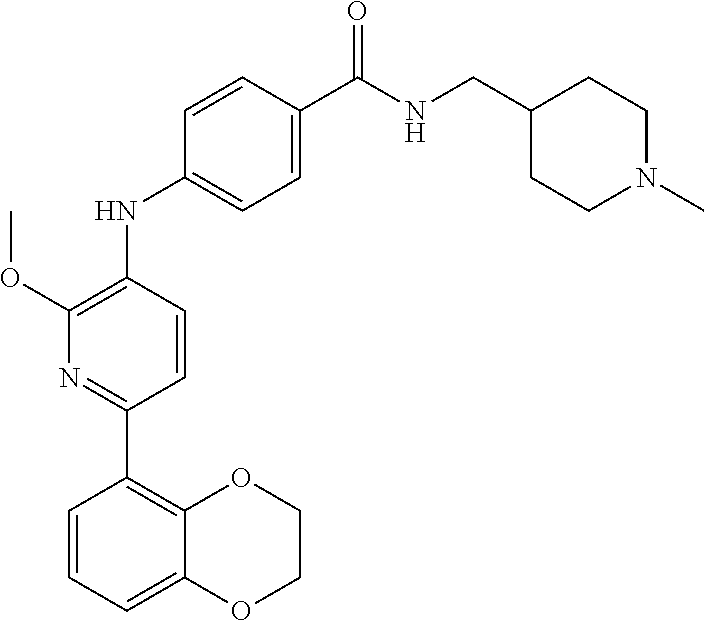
COC1=C(NC2=CC=C(C(=O)NCC3CCN(C)CC3)C=C2)C=CC(C2=C3OCCOC3=CC=C2)=N1
